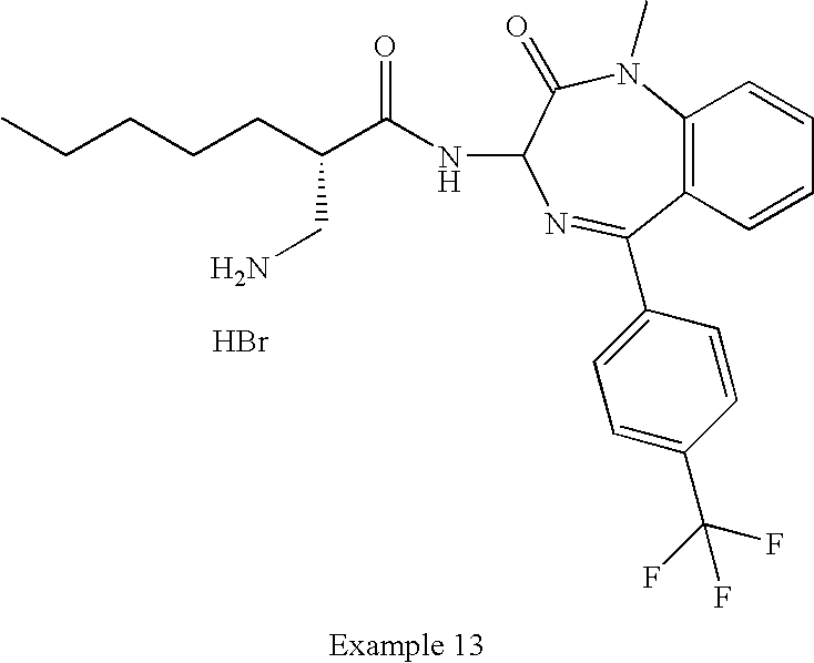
C12=C(C=CC=C1)C(C1=CC=C(C(F)(F)F)C=C1)=NC(NC(C(CCCCC)CN)=O)C(=O)N2C.Br
